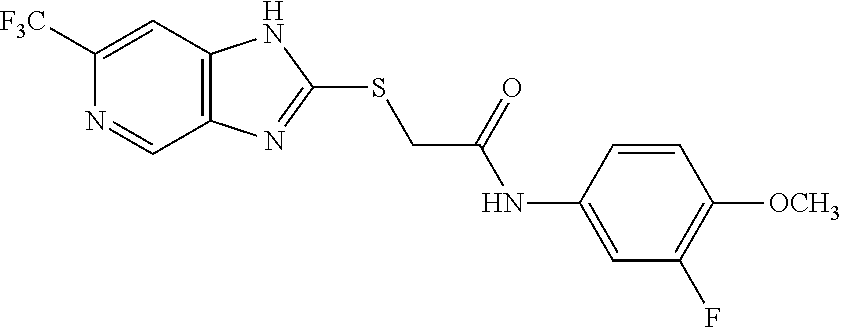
C1([F3C])=CC2=C(C=N1)N=C(SCC(NC1=CC(F)=C([OCH3])C=C1)=O)N2
